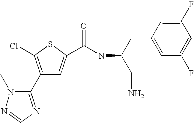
C1(C2=NC=NN2C)=C(Cl)SC(C(NC(CN)CC2=CC(F)=CC(F)=C2)=O)=C1
